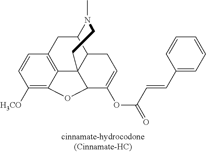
C1=CC([H3CO])=C2C3=C1CC1C4C3(C(C(OC(=O)C=CC3=CC=CC=C3)=CC4)O2)CCN1C
